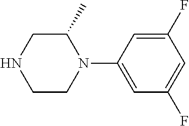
C1C(C)N(C2=CC(F)=CC(F)=C2)CCN1
